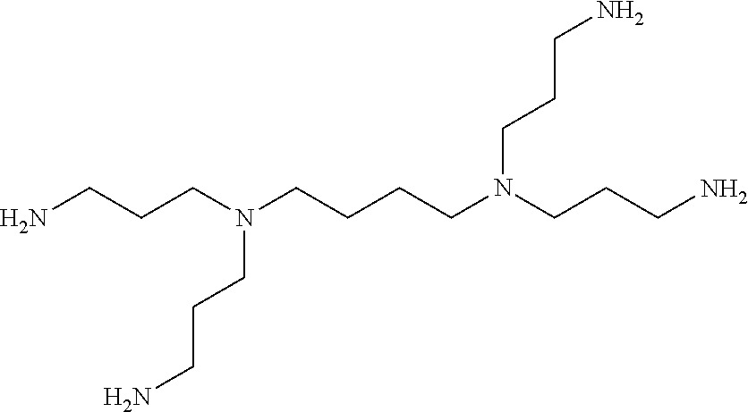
C(CCN)N(CCCN)CCCCN(CCCN)CCCN
